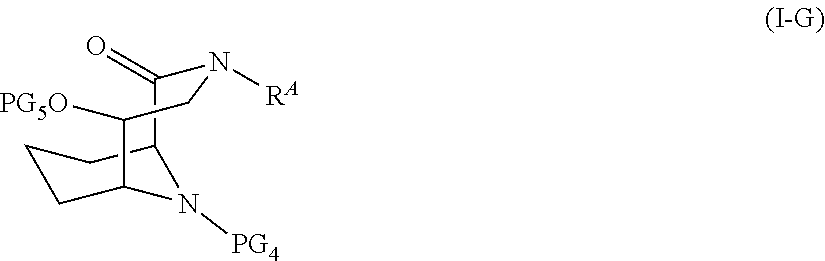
C1CC2N([PG4])C(C1)C(=O)N([RA])CC2[PG5O]
